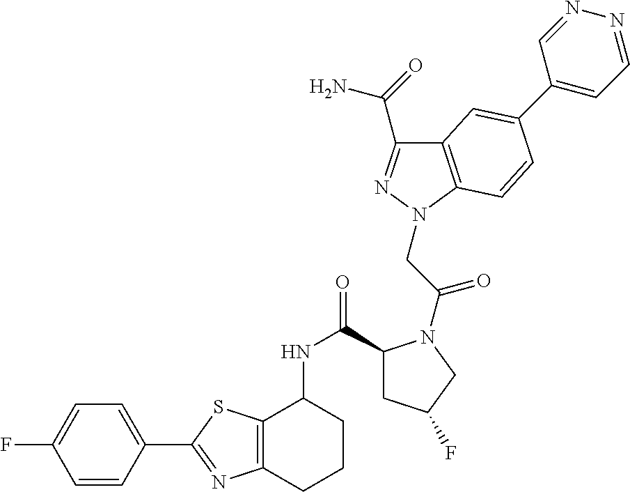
C1=CC(C2=NC3=C(S2)C(NC(=O)C2CC(F)CN2C(=O)CN2N=C(C(=O)N)C4=C2C=CC(C2=CC=NN=C2)=C4)CCC3)=CC=C1F
